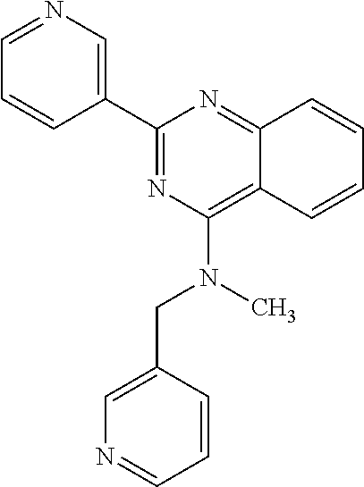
C1=CC2=NC(C3=CN=CC=C3)=NC(N(C)CC3=CN=CC=C3)=C2C=C1
